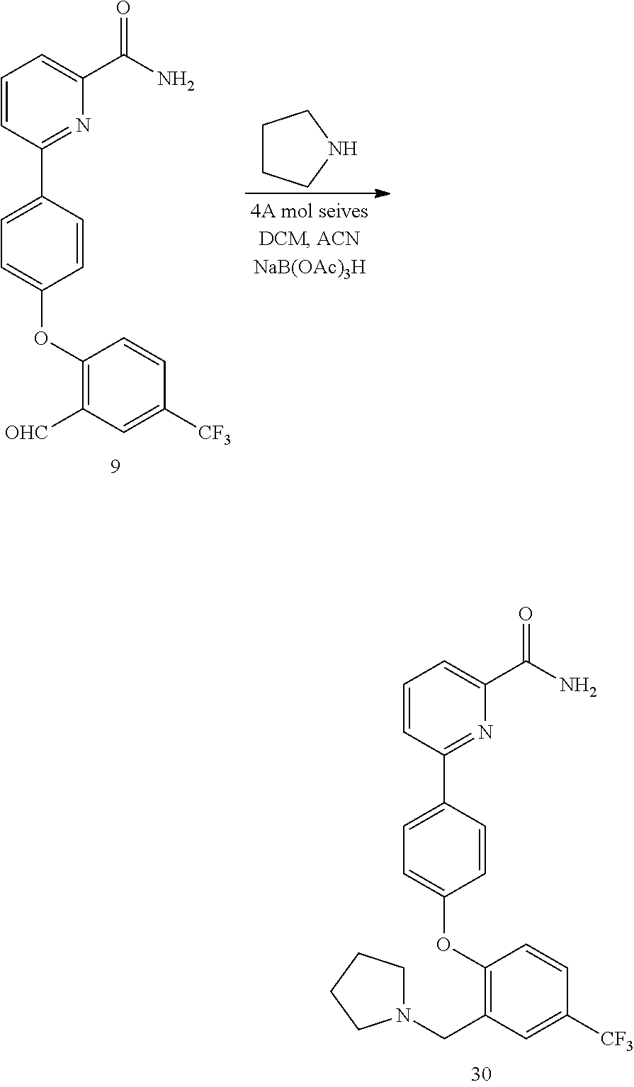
C1=CC(C2=CC=C(OC3=C(CN4CCCC4)C=C([CF3])C=C3)C=C2)=NC(C(N)=O)=C1.C1=CC(C2=CC=C(OC3=C([OHC])C=C([CF3])C=C3)C=C2)=NC(C(N)=O)=C1.C1CCNC1
